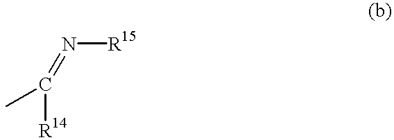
[R14]C(C)=N[R15]
